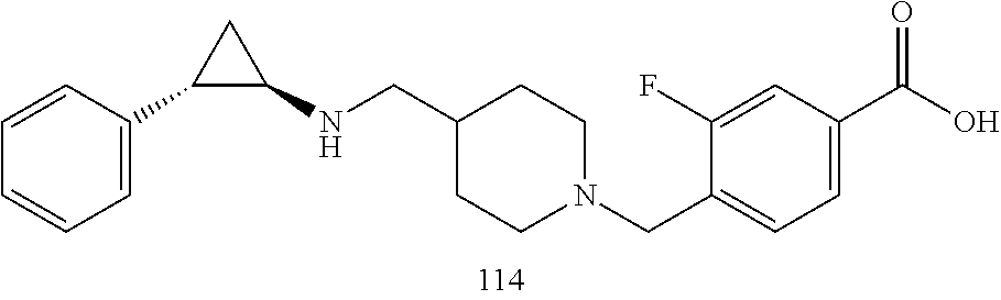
C1(C2CC2NCC2CCN(CC3=CC=C(C(O)=O)C=C3F)CC2)=CC=CC=C1
